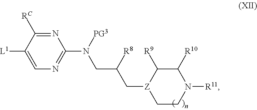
N1=C([RC])C([L1])=CN=C1N([PG3])CC(C[Z]1CCN([R11])C([R10])C1[R9])[R8]
